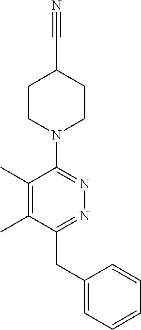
C1CN(C2=NN=C(CC3=CC=CC=C3)C(C)=C2C)CCC1C#N
